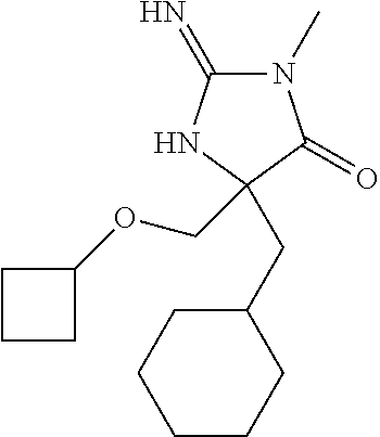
N1(C)C(=N)NC(CC2CCCCC2)(COC2CCC2)C1=O
